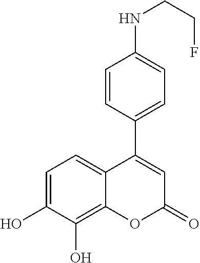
C1=CC(C2=CC(=O)OC3=C(O)C(O)=CC=C23)=CC=C1NCCF
